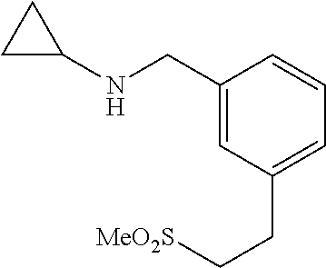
C1(CNC2CC2)=CC(CC[MeO2S])=CC=C1
